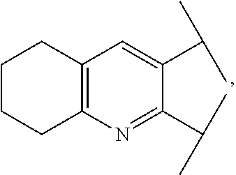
C12=C(N=C(C(C)C)C(C(C)C)=C1)CCCC2
